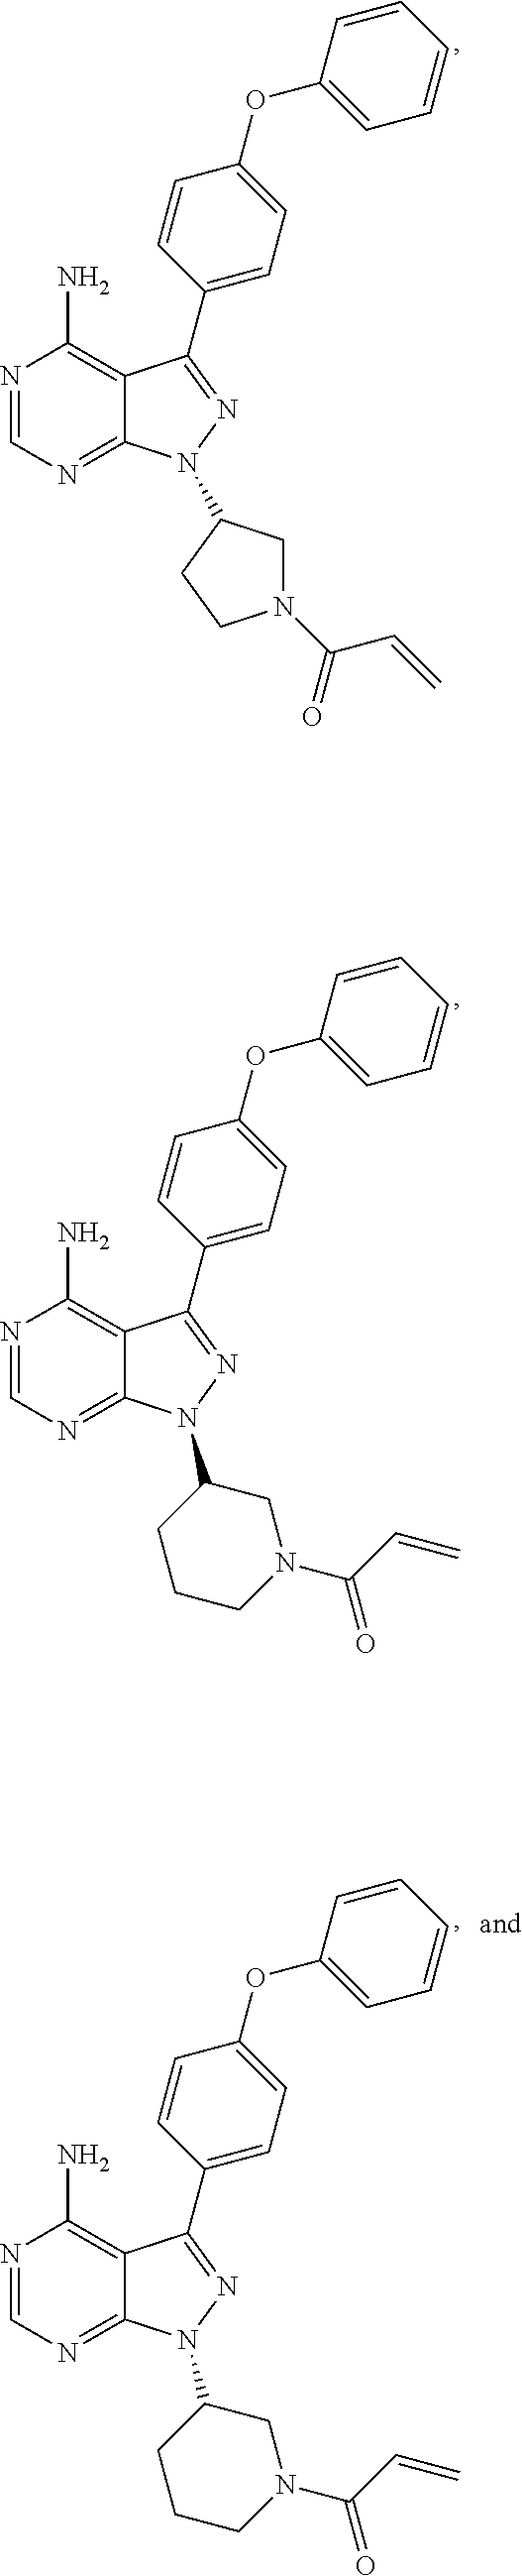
N1=CN=C2C(=C1N)C(C1=CC=C(OC3=CC=CC=C3)C=C1)=NN2C1CN(C(C=C)=O)CC1.N1=CN=C2C(=C1N)C(C1=CC=C(OC3=CC=CC=C3)C=C1)=NN2C1CCCN(C(=O)C=C)C1.N1=CN=C2C(=C1N)C(C1=CC=C(OC3=CC=CC=C3)C=C1)=NN2C1CCCN(C(=O)C=C)C1
